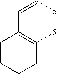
[6]C=CC1=C([5])CCCC1
